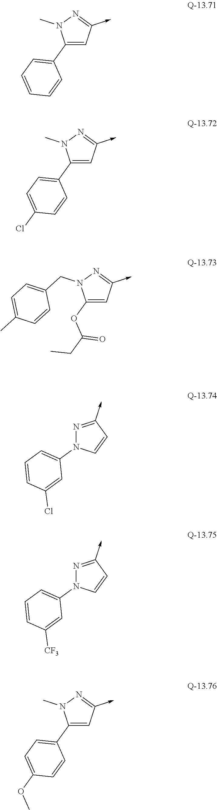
C1(C2=CC=CC=C2)=CC(->C)=NN1C.C1(C2=CC=C(Cl)C=C2)=CC(->C)=NN1C.C1(OC(CC)=O)=CC(->C)=NN1CC1=CC=C(C)C=C1.N1=C(->C)C=CN1C1=CC=CC(Cl)=C1.N1=C(->C)C=CN1C1=CC=CC([CF3])=C1.C1(C2=CC=C(OC)C=C2)=CC(->C)=NN1C
